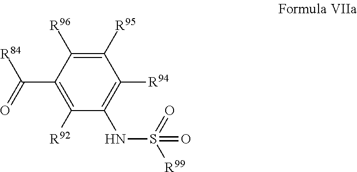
C1([R92])=C(C([R84])=O)C([R96])=C([R95])C([R94])=C1NS([R99])(=O)=O
